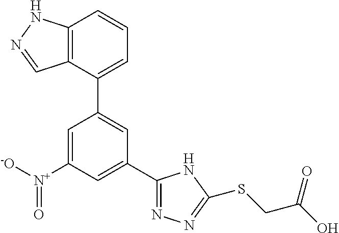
C1(C2=CC(C3=NN=C(SCC(O)=O)N3)=CC([N+]([-O])=O)=C2)=CC=CC2=C1C=NN2
